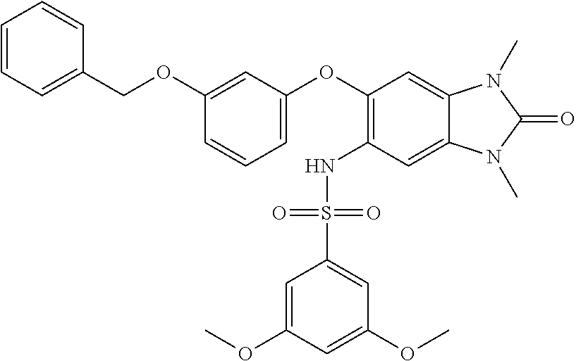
C1=CC=C(COC2=CC(OC3=C(NS(C4=CC(OC)=CC(OC)=C4)(=O)=O)C=C4C(=C3)N(C)C(=O)N4C)=CC=C2)C=C1
